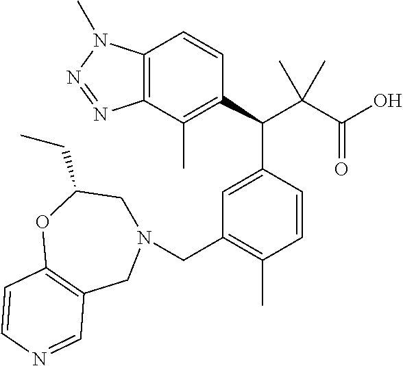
C1(C(C(C(O)=O)(C)C)C2=CC(CN3CC(CC)OC4=C(C3)C=NC=C4)=C(C)C=C2)=C(C)C2=C(C=C1)N(C)N=N2
